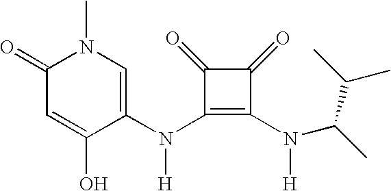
N(C1=C(N(C(C)C(C)C)[H])C(=O)C1=O)(C1=CN(C)C(=O)C=C1O)[H]
